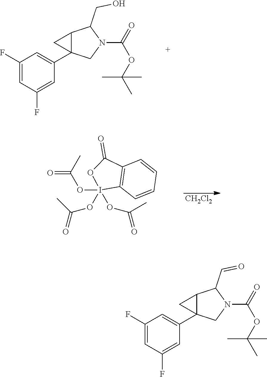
I1(OC(C)=O)(OC(C)=O)(OC(C)=O)C2=C(C(=O)O1)C=CC=C2.[CH2Cl2].C1(F)=CC(F)=CC(C23C(C(CO)N(C(OC(C)(C)C)=O)C2)C3)=C1.C1(F)=CC(F)=CC(C23C(C(C=O)N(C(OC(C)(C)C)=O)C2)C3)=C1
